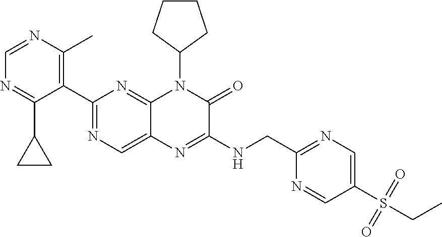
C1=NC(C)=C(C2=NC=C3C(=N2)N(C2CCCC2)C(=O)C(NCC2=NC=C(S(=O)(=O)CC)C=N2)=N3)C(C2CC2)=N1
